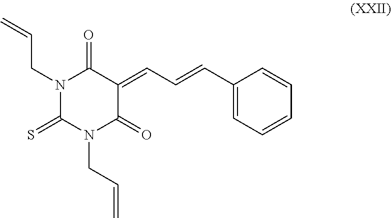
N1(CC=C)C(=S)N(CC=C)C(=O)C(=CC=CC2=CC=CC=C2)C1=O
